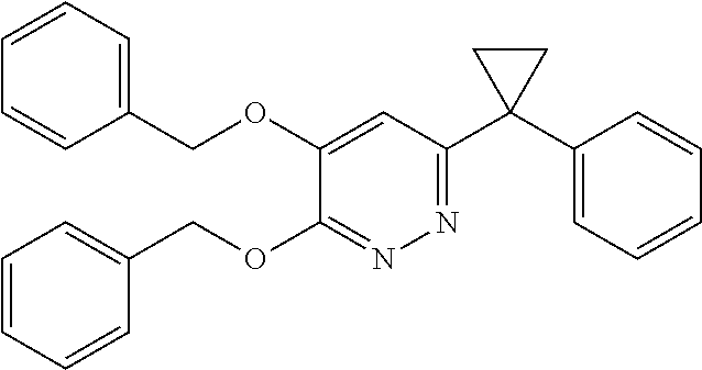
C1(COC2=CC(C3(C4=CC=CC=C4)CC3)=NN=C2OCC2=CC=CC=C2)=CC=CC=C1
